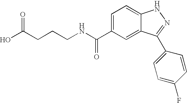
C1(C(NCCCC(O)=O)=O)=CC=C2C(=C1)C(C1=CC=C(F)C=C1)=NN2
